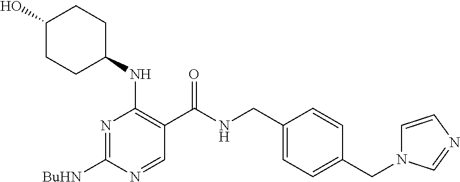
[BuHN]C1=NC(NC2CCC(O)CC2)=C(C(NCC2=CC=C(CN3C=CN=C3)C=C2)=O)C=N1
